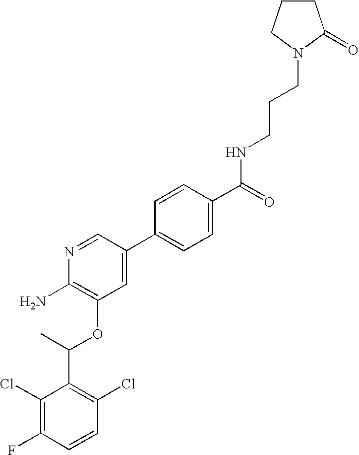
C1(Cl)=C(F)C=CC(Cl)=C1C(C)OC1=C(N)N=CC(C2=CC=C(C(=O)NCCCN3C(=O)CCC3)C=C2)=C1
